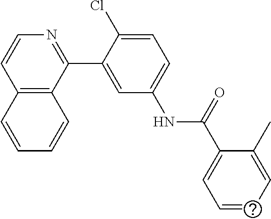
C12=C(C(C3=CC(NC(C4=CC=CC=C4C)=O)=CC=C3Cl)=NC=C1)C=CC=C2
